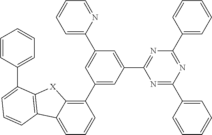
C1(C2=CC(C3=NC(C4=CC=CC=C4)=NC(C4=CC=CC=C4)=N3)=CC(C3=CC=CC=N3)=C2)=C2C(=CC=C1)C1=C([X]2)C(C2=CC=CC=C2)=CC=C1
